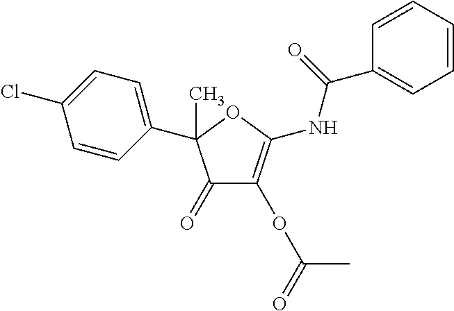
C1=CC(C2(C)C(=O)C(OC(=O)C)=C(NC(=O)C3=CC=CC=C3)O2)=CC=C1Cl
